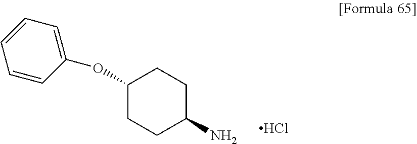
C1(OC2=CC=CC=C2)CCC(N)CC1.Cl
